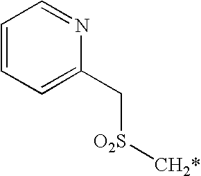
C1=CC=C(C[O2S][CH2*])N=C1
